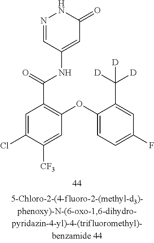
N1=CC(NC(=O)C2=C(OC3=CC=C(F)C=C3C([D])([D])[D])C=C([CF3])C(Cl)=C2)=CC(=O)N1
